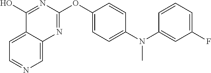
C1=C2C(=CN=C1)N=C(OC1=CC=C(N(C3=CC(F)=CC=C3)C)C=C1)N=C2O
